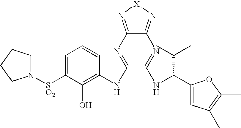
C1=C([SO2]N2CCCC2)C(O)=C(NC2=NC3=N[X]N=C3N=C2NC(C2=CC(C)=C(C)O2)C(C)C)C=C1
